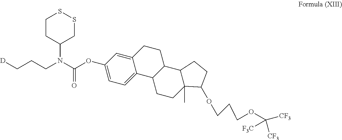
C(OC1=CC=C2C(=C1)CCC1C2CCC2(C)C1CCC2OCCCOC([CF3])([CF3])[F3C])(=O)N(C1CSSCC1)CCC[D]
